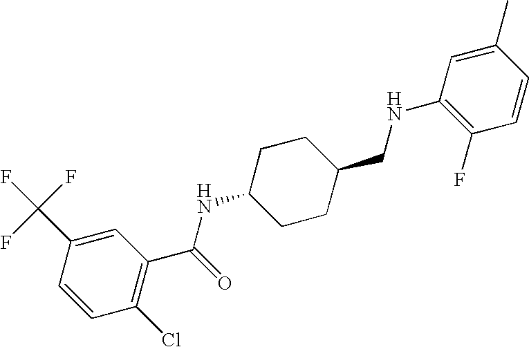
C1(C(F)(F)F)=CC(C(=O)NC2CCC(CNC3=C(F)C=CC(C)=C3)CC2)=C(Cl)C=C1
